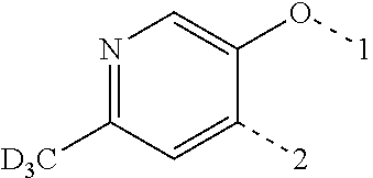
N1=C([D3C])C=C([2])C(O[1])=C1
